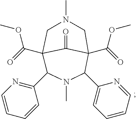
C1N(C)CC2(C(=O)OC)C(C3=CC=CC=N3)N(C)C(C3=NC=CC=C3)C1(C(=O)OC)C2=O
